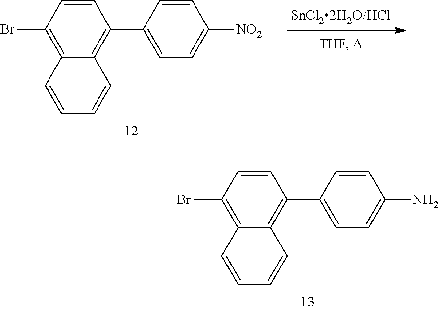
C1=CC(Br)=C2C(=C1C1=CC=C(N)C=C1)C=CC=C2.C1=CC(Br)=C2C(=C1C1=CC=C([NO2])C=C1)C=CC=C2
